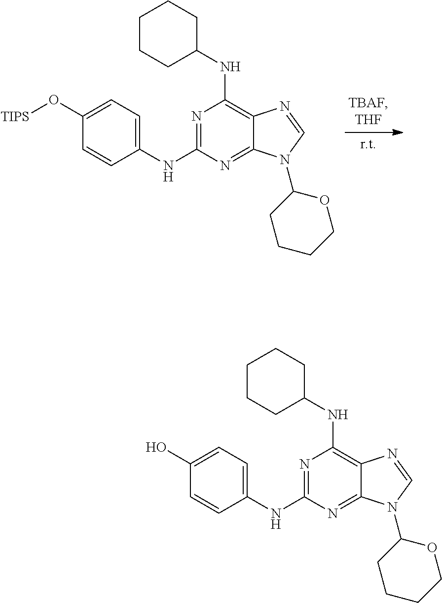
N1=C(NC2=CC=C(O[TIPS])C=C2)N=C2C(=C1NC1CCCCC1)N=CN2C1CCCCO1.N1=C(NC2=CC=C(O)C=C2)N=C2C(=C1NC1CCCCC1)N=CN2C1CCCCO1
